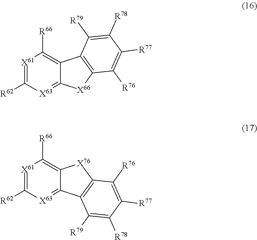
[X61]1=C([R62])[X63]=C2C(=C1[R66])C1=C([X66]2)C([R76])=C([R77])C([R78])=C1[R79].[X61]1=C([R62])[X63]=C2C(=C1[R66])[X76]C1=C2C([R79])=C([R78])C([R77])=C1[R76]
